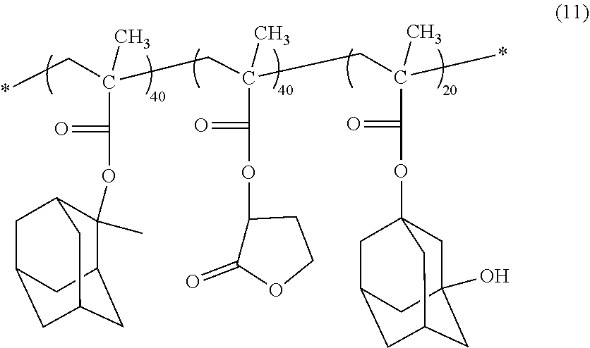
*CC(CC(CC(*)(C)C(=O)OC12CC3(O)CC(CC(C1)C3)C2)(C(=O)OC1C(=O)OCC1)C)(C)C(=O)OC1(C)C2CC3CC(CC1C3)C2
